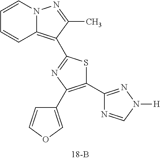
C1=CC2=C(C3=NC(C4=COC=C4)=C(C4=NN([H])C=N4)S3)C(C)=NN2C=C1
